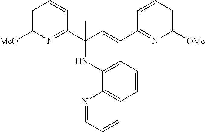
C1=C([MeO])N=C(C2(C)NC3=C(C(C4=NC([OMe])=CC=C4)=C2)C=CC2=C3N=CC=C2)C=C1
